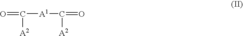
O=C([A1]C(=O)[A2])[A2]
